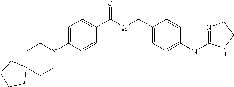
C1=C(N2CCC3(CC2)CCCC3)C=CC(C(NCC2=CC=C(NC3=NCCN3)C=C2)=O)=C1
